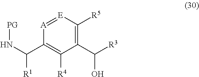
C1(C([R3])O)=C([R5])[E]=[A]C(C(N[PG])[R1])=C1[R4]
